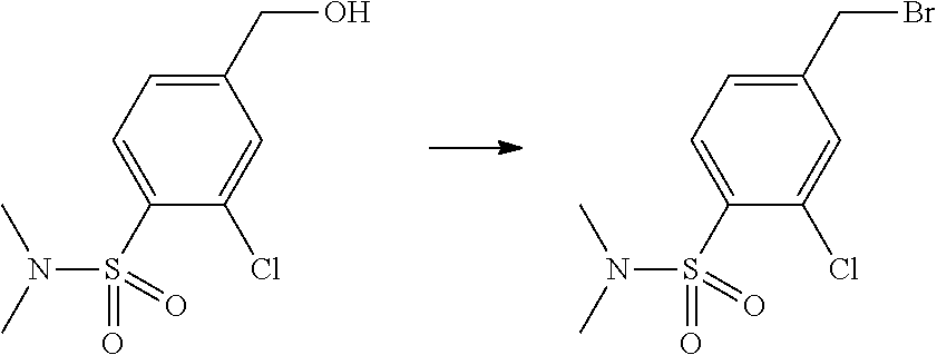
BrCC1=CC=C(S(N(C)C)(=O)=O)C(Cl)=C1.OCC1=CC=C(S(N(C)C)(=O)=O)C(Cl)=C1
